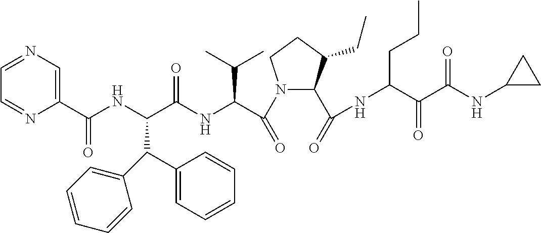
N1(C(C(NC(C(NC(C2=CN=CC=N2)=O)C(C2=CC=CC=C2)C2=CC=CC=C2)=O)C(C)C)=O)C(C(=O)NC(C(C(NC2CC2)=O)=O)CCC)C(CC)CC1
